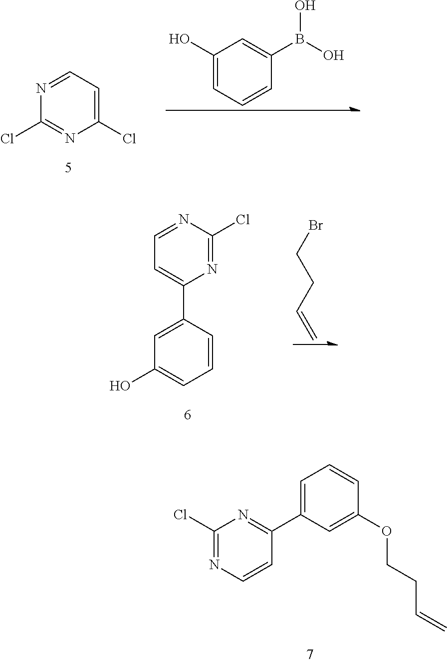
C1(Cl)=NC=CC(C2=CC=CC(OCCC=C)=C2)=N1.N1=CC=C(Cl)N=C1Cl.C1(O)=CC=CC(B(O)O)=C1.C1=C(C2=CC=NC(Cl)=N2)C=CC=C1O.BrCCC=C
